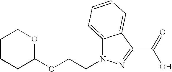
C12=CC=CC=C1C(C(O)=O)=NN2CCOC1OCCCC1
